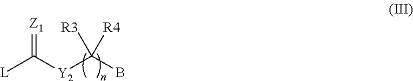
[L]C([Y2]C(B)([R4])[R3])=[Z1]
